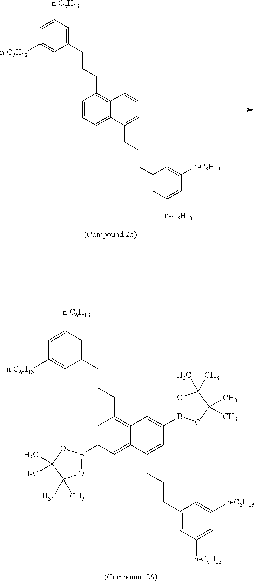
C1=C(CCCC2=CC(B3OC(C)(C)C(C)(C)O3)=CC3=C(CCCC4=CC([n-C6H13])=CC([n-C6H13])=C4)C=C(B4OC(C)(C)C(C)(C)O4)C=C23)C=C([n-C6H13])C=C1[n-C6H13].C1=C(CCCC2=CC=CC3=C(CCCC4=CC([n-C6H13])=CC([n-C6H13])=C4)C=CC=C23)C=C([n-C6H13])C=C1[n-C6H13]
